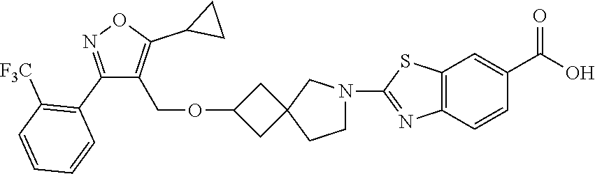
C1N(C2=NC3=C(S2)C=C(C(O)=O)C=C3)CC2(C1)CC(OCC1=C(C3CC3)ON=C1C1=C([F3C])C=CC=C1)C2
